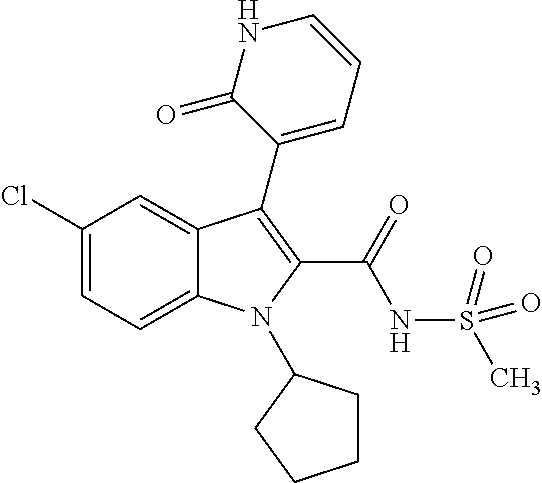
C1(Cl)=CC=C2C(=C1)C(C1=CC=CNC1=O)=C(C(=O)NS(C)(=O)=O)N2C1CCCC1
